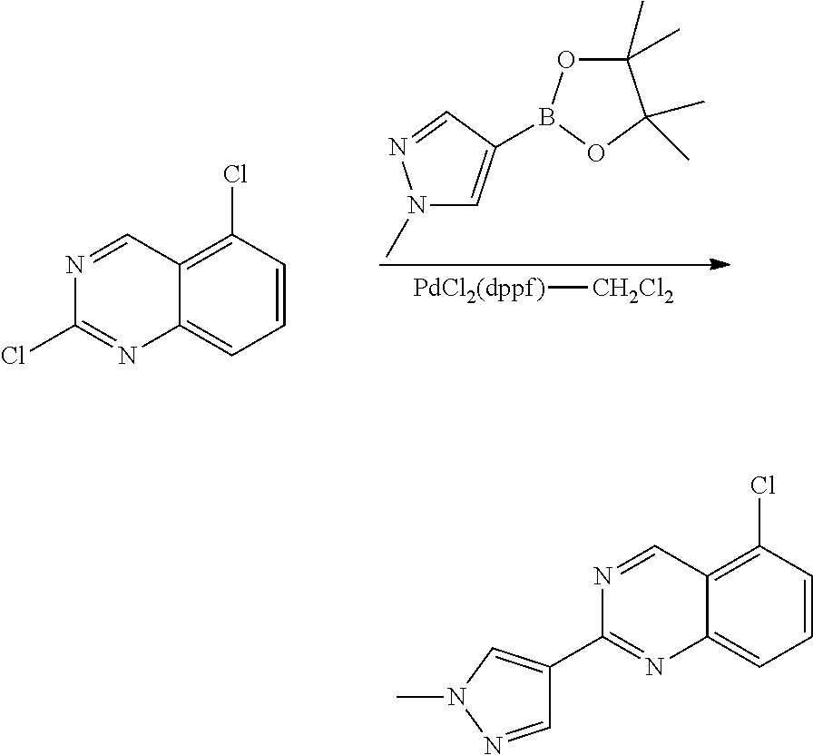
C1=CC(Cl)=C2C(=C1)N=C(Cl)N=C2.N1(C)C=C(B2OC(C)(C)C(C)(C)O2)C=N1.[PdCl2(dppf)][CH2Cl2].C1=CC(Cl)=C2C(=C1)N=C(C1=CN(C)N=C1)N=C2
